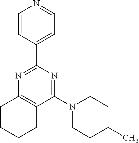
C1(N2CCC(C)CC2)=NC(C2=CC=NC=C2)=NC2=C1CCCC2
